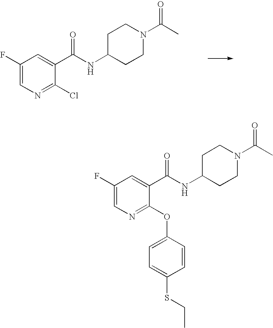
C1(F)=CN=C(Cl)C(C(NC2CCN(C(C)=O)CC2)=O)=C1.C1(F)=CN=C(OC2=CC=C(SCC)C=C2)C(C(NC2CCN(C(C)=O)CC2)=O)=C1
